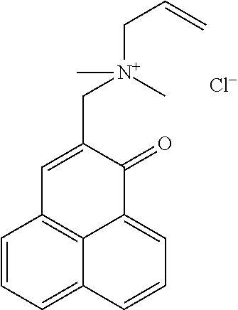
C1=CC=C2C3=C1C=C(C[N+](C)(CC=C)C)C(=O)C3=CC=C2.[Cl-]
